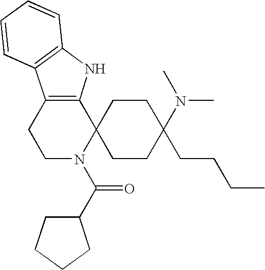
C1N(C(C2CCCC2)=O)C2(C3=C(C1)C1=C(N3)C=CC=C1)CCC(CCCC)(N(C)C)CC2
